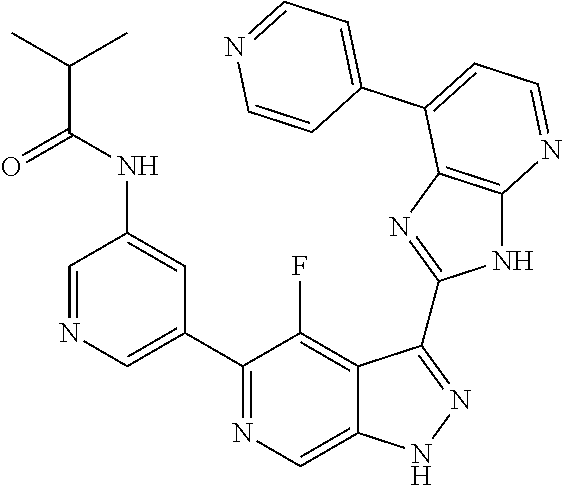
C1=NC=C(C2=NC=C3C(=C2F)C(C2=NC4=C(N2)N=CC=C4C2=CC=NC=C2)=NN3)C=C1NC(C(C)C)=O
